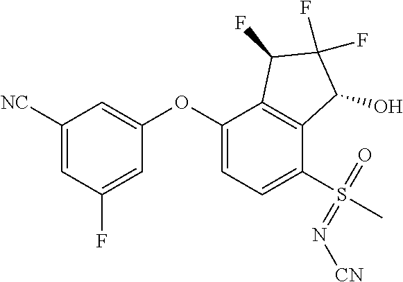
C1([NC])=CC(F)=CC(OC2=CC=C(S(C)(=O)=N[CN])C3=C2C(F)C(F)(F)C3O)=C1
